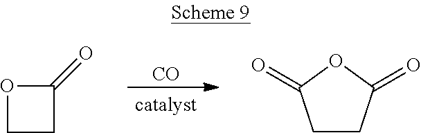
[CO].O1CCC1=O.C1CC(=O)OC1=O
